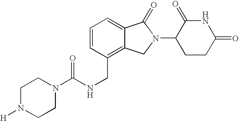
C1=C2C(=C(CNC(N3CCN([H])CC3)=O)C=C1)CN(C1CCC(=O)NC1=O)C2=O
